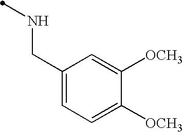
C1(CNC)=CC=C([OCH3])C([OCH3])=C1
